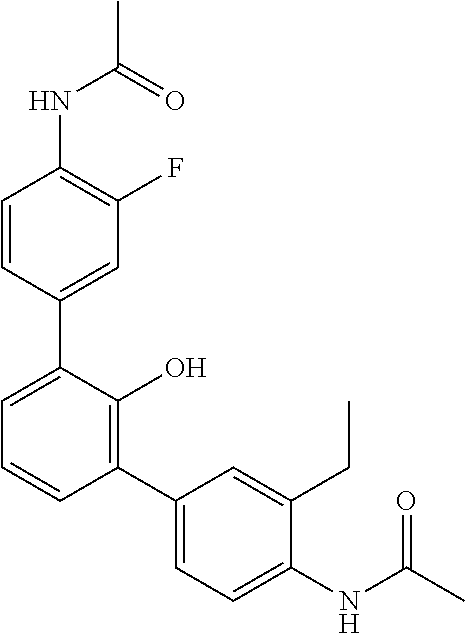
C1(NC(C)=O)=C(F)C=C(C2=CC=CC(C3=CC=C(NC(C)=O)C(CC)=C3)=C2O)C=C1
